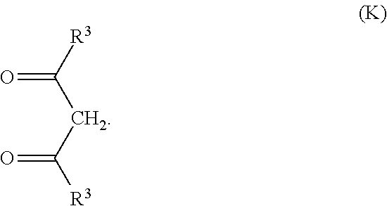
[R3]C(CC([R3])=O)=O
